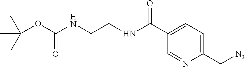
C1(C[N3])=CC=C(C(NCCNC(=O)OC(C)(C)C)=O)C=N1
